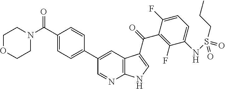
C(C1=CC=C(C2=CC3=C(N=C2)NC=C3C(=O)C2=C(F)C(NS(=O)(CCC)=O)=CC=C2F)C=C1)(N1CCOCC1)=O
